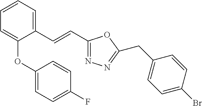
C1=CC=C(C=CC2=NN=C(CC3=CC=C(Br)C=C3)O2)C(OC2=CC=C(F)C=C2)=C1
